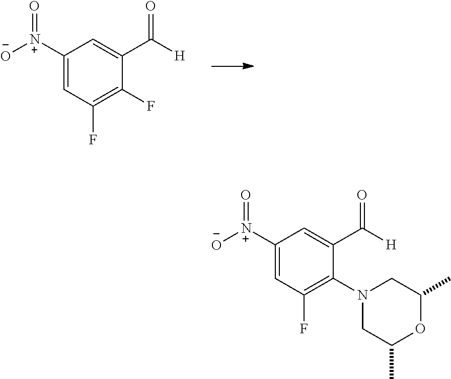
C1([N+]([O-])=O)=CC(F)=C(F)C(C([H])=O)=C1.C1([N+]([O-])=O)=CC(F)=C(N2CC(C)OC(C)C2)C(C([H])=O)=C1
